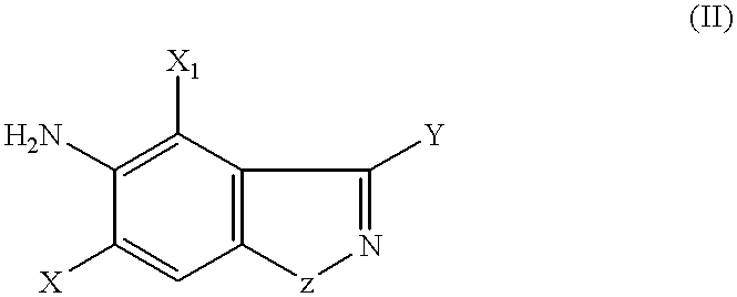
C1(N)=C([X1])C2=C(C=C1[X])[z]N=C2[Y]
